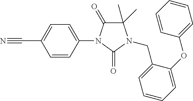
C1=CC(N2C(=O)C(C)(C)N(CC3=CC=CC=C3OC3=CC=CC=C3)C2=O)=CC=C1C#N
